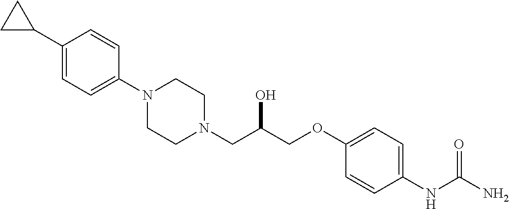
C1(C2CC2)=CC=C(N2CCN(CC(COC3=CC=C(NC(N)=O)C=C3)O)CC2)C=C1
